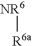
[NR6][R6a]
